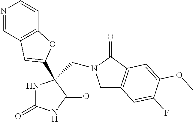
C1C2=C(C(=O)N1CC1(C3=CC4=C(C=CN=C4)O3)NC(=O)NC1=O)C=C(OC)C(F)=C2
